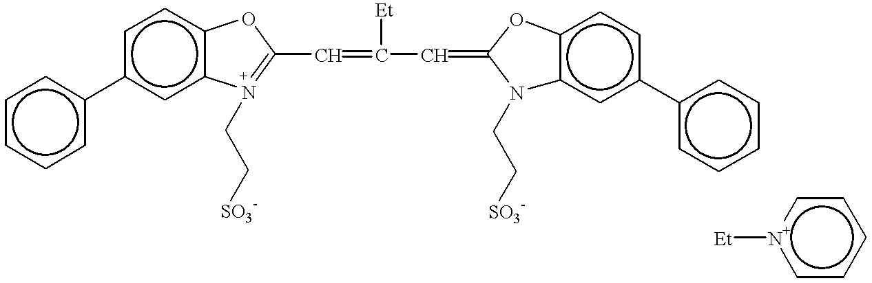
c1cccc(-c2cc3c(cc2)OC(C=C(C=C2N(CC[SO3-])c4c(ccc(-c5ccccc5)c4)O2)[Et])=N3CC[SO3-])c1.c1cccc[n+]1[Et]
